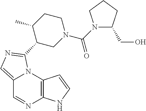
C12=CN=C(C3CN(C(=O)N4C(CO)CCC4)CCC3C)N1C1=C(N=C2)NC=C1
